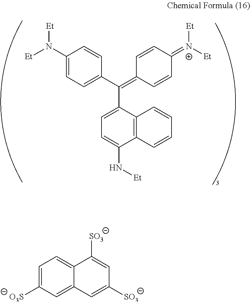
C1(N([Et])[Et])=CC=C(C(=C2C=CC(=[N+]([Et])[Et])C=C2)C2=CC=C(N[Et])C3=C2C=CC=C3)C=C1.C1=C([O3S])C=C2C(=C1)C([SO3])=CC([SO3])=C2
